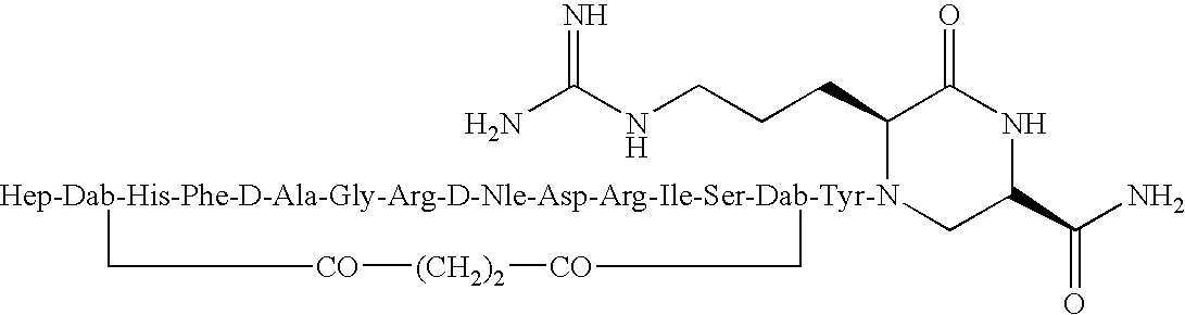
NC(NCCCC1[Hep-Dab-His-Phe-D-Ala-Gly-Arg-D-Nle-Asp-Arg-Ile-Ser-Dab-Tyr-N]2(CC(C(N)=O)NC1=O)C[CO][(CH2)2][CO]C2)=N
